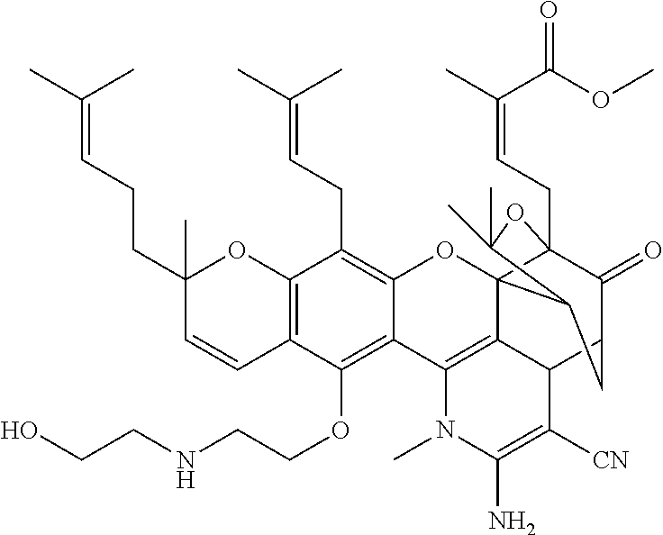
C12=C(C=CC(CCC=C(C)C)(C)O1)C(OCCNCCO)=C1C(=C2CC=C(C)C)OC23C4(CC=C(C)C(OC)=O)C(=O)C(CC2C(C)(C)O4)C2C3=C1N(C)C(N)=C2[CN]
